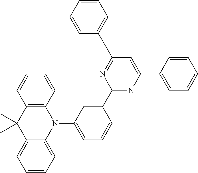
C1(C2=CC=CC=C2)=NC(C2=CC(N3C4=C(C(C)(C)C5=CC=CC=C35)C=CC=C4)=CC=C2)=NC(C2=CC=CC=C2)=C1
